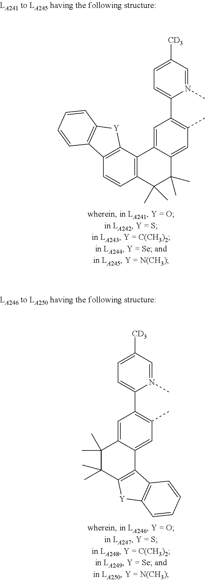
N1(C)=CC([CD3])=CC=C1C1=C(C)C=C2C(=C1)C1=C(C(C)(C)C2(C)C)C=CC2=C1[Y]C1=C2C=CC=C1.N1(C)=CC([CD3])=CC=C1C1=C(C)C=C2C(=C1)C(C)(C)C(C)(C)C1=C2C2=C([Y]1)C=CC=C2
